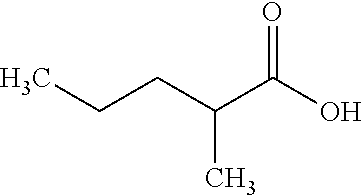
C(CC(C(O)=O)C)C
